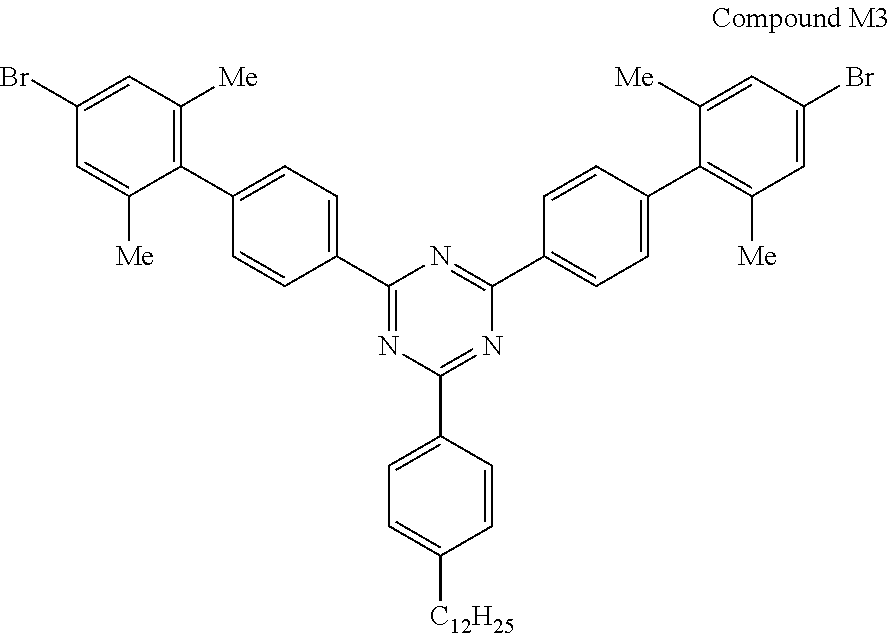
C1=C(C2=C([Me])C=C(Br)C=C2[Me])C=CC(C2=NC(C3=CC=C([C12H25])C=C3)=NC(C3=CC=C(C4=C([Me])C=C(Br)C=C4[Me])C=C3)=N2)=C1
